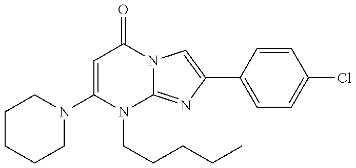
N1(C2=CC(=O)N3C(=NC(C4=CC=C(Cl)C=C4)=C3)N2CCCCC)CCCCC1
